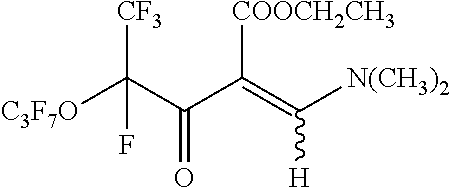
[C3F7O]C(C(C(=C([H])[N(CH3)2])[COOCH2CH3])=O)([CF3])F
